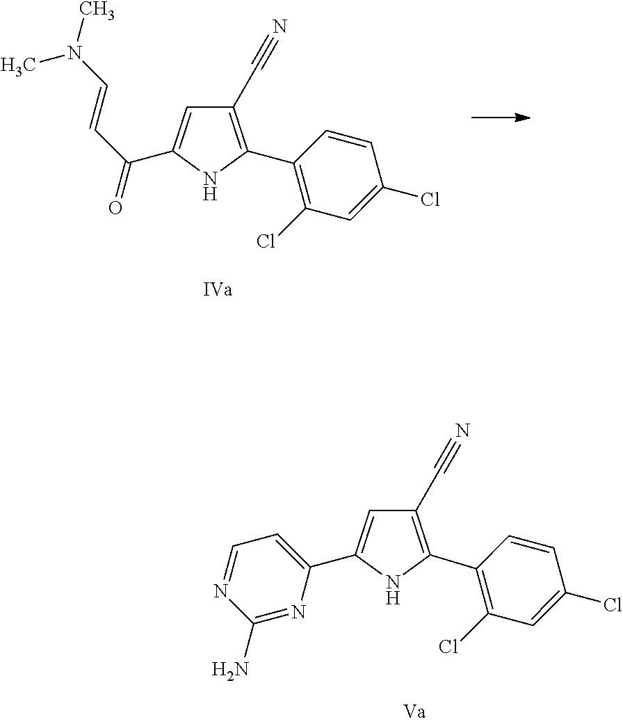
C1=C(C2=CC=NC(N)=N2)NC(C2=C(Cl)C=C(Cl)C=C2)=C1C#N.C1(C#N)=C(C2=C(Cl)C=C(Cl)C=C2)NC(C(C=CN(C)C)=O)=C1
